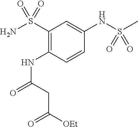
C1(S(N)(=O)=O)=C(NC(CC(=O)[OEt])=O)C=CC(NS(C)(=O)=O)=C1
